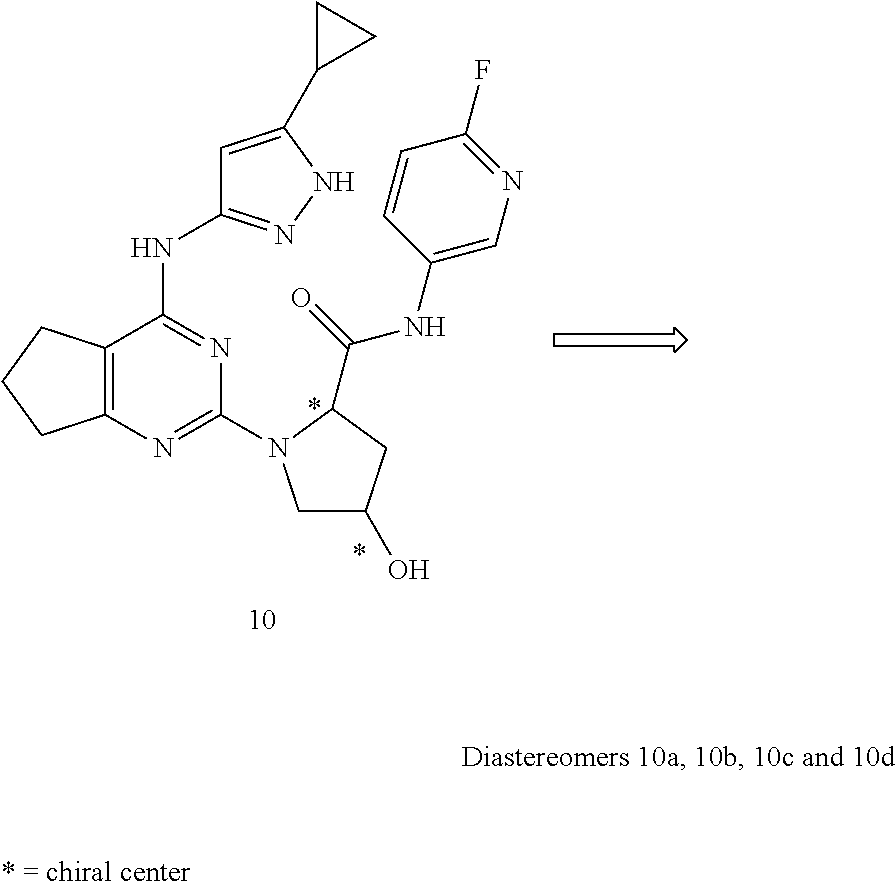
C12=C(N=C(N3CC(O)CC3C(=O)NC3=CN=C(F)C=C3)N=C1NC1=NNC(C3CC3)=C1)CCC2
